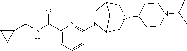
C(NC(C1=CC=CC(N2CC3CN(C4CCN(C(C)C)CC4)CC2C3)=N1)=O)C1CC1
